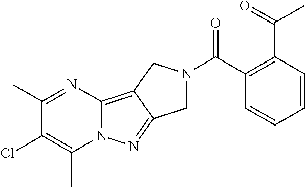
C12=C3C(=NN1C(C)=C(Cl)C(C)=N2)CN(C(C1=C(C(C)=O)C=CC=C1)=O)C3
